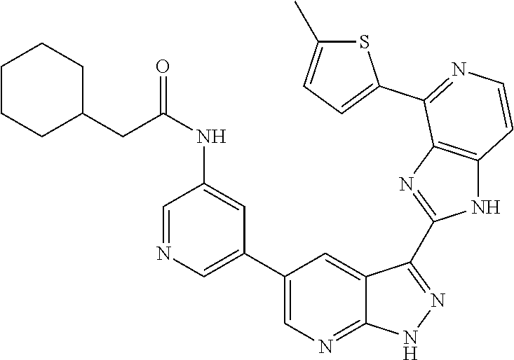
C1=NC=C(C2=CN=C3C(=C2)C(C2=NC4=C(N2)C=CN=C4C2=CC=C(C)S2)=N[N H]3)C=C1NC(=O)CC1CCCCC1
